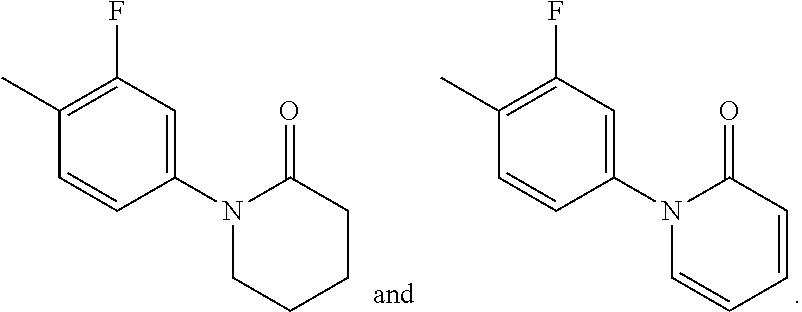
C1(N2CCCCC2=O)=CC(F)=C(C)C=C1.C1(N2C=CC=CC2=O)=CC(F)=C(C)C=C1
